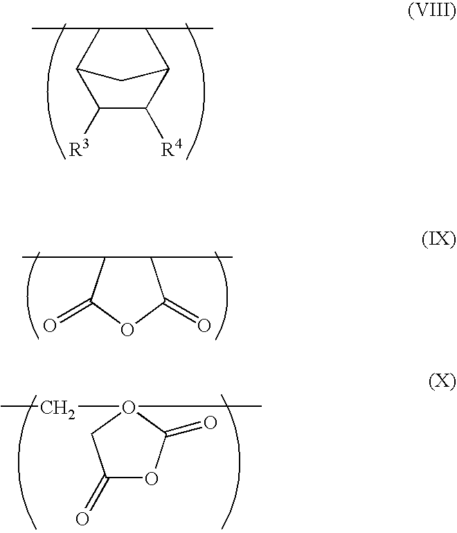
CC1C(C)C2C([R4])C([R3])C1C2.CC1C(C)C(=O)OC1=O.C1(=O)OC(=O)O(CC)(C)C1
